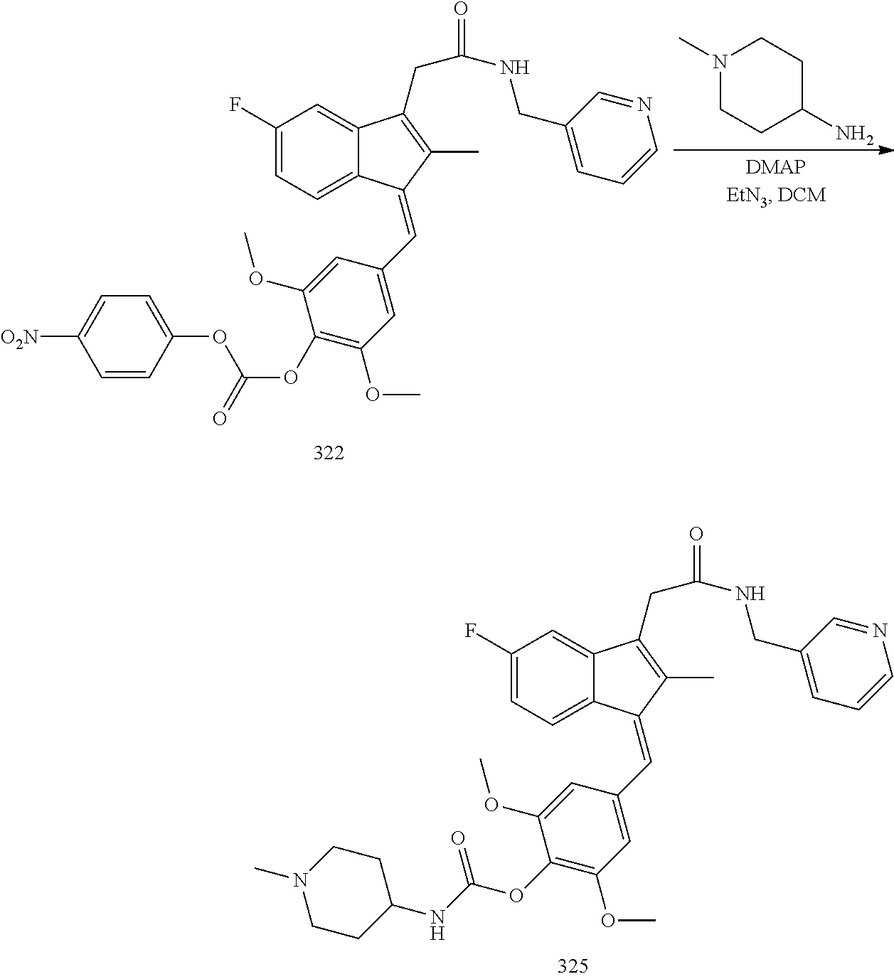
N1(C)CCC(N)CC1.C1(F)=CC=C2C(=C1)C(CC(=O)NCC1=CC=CN=C1)=C(C)C2=CC1=CC(OC)=C(OC(OC2=CC=C([O2N])C=C2)=O)C(OC)=C1.C1(F)=CC=C2C(=C1)C(CC(=O)NCC1=CC=CN=C1)=C(C)C2=CC1=CC(OC)=C(OC(NC2CCN(C)CC2)=O)C(OC)=C1
